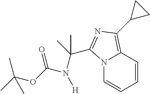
N12C=CC=CC1=C(C1CC1)N=C2C(N(C(OC(C)(C)C)=O)[H])(C)C
